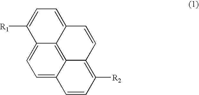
C1=C2C3=C4C(=CC=C3C([R1])=C1)C=CC([R2])=C4C=C2
